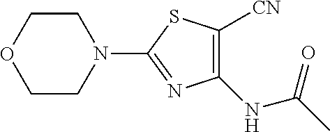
N1(C2=NC(NC(C)=O)=C([CN])S2)CCOCC1
